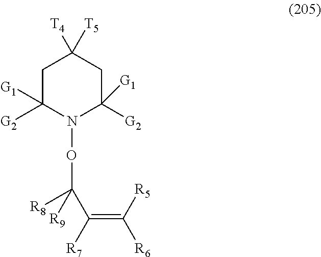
C1C([G2])([G1])N(OC([R8])(C(=C([R5])[R6])[R7])[R9])C([G2])([G1])CC1([T4])[T5]
